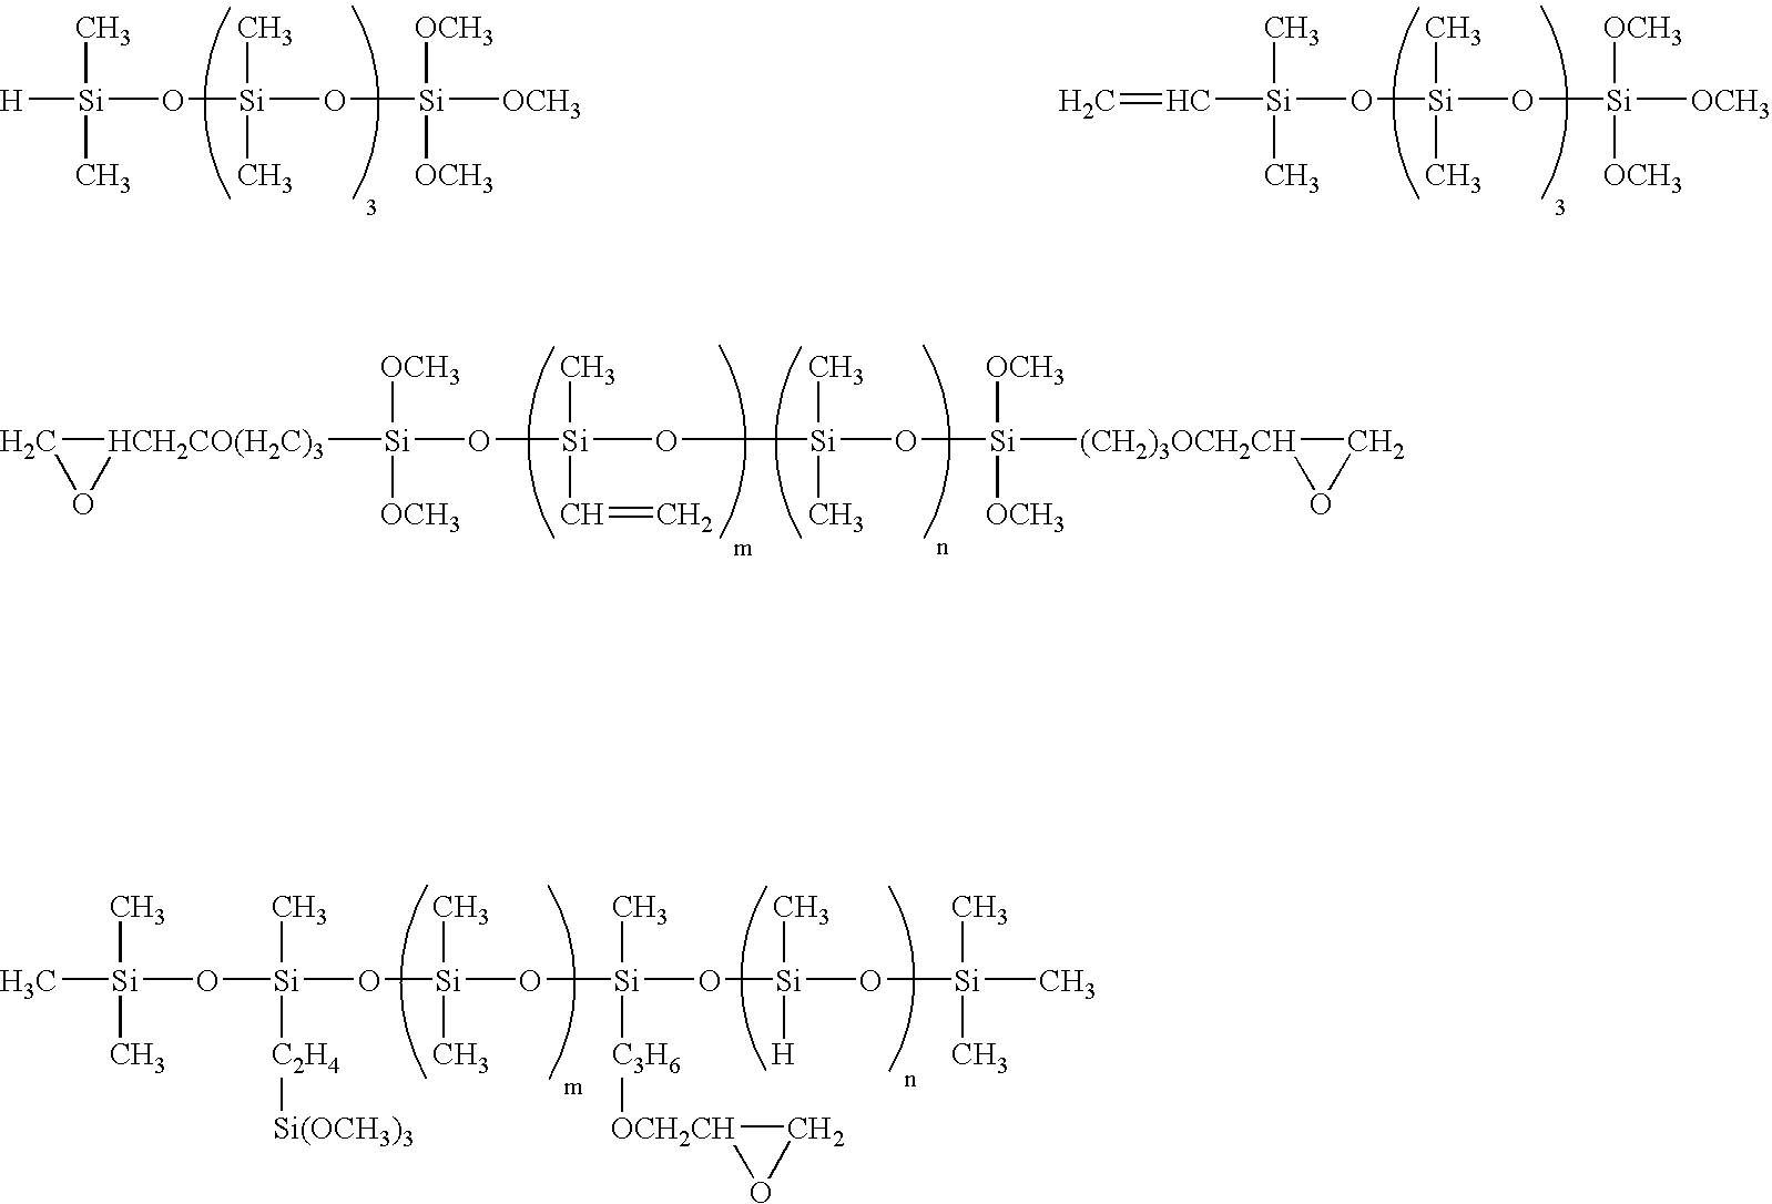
[H][Si](C)(C)O[Si](C)(C)O[Si]([OCH3])([OCH3])[OCH3].C([Si](C)(C)O[Si](C)(C)O[Si]([OCH3])([OCH3])[OCH3])=C.[Si](C)(C=C)(O[Si](C)(C)O[Si]([OCH3])([OCH3])[(CH2)3OCH2CH]1OC1)O[Si]([OCH3])([OCH3])[HCH2CO(H2C)3]1CO1.C[Si](C)(C)O[Si](C)([C2H4][Si(OCH3)3])O[Si](C)(C)O[Si](C)([C3H6][OCH2CH]1OC1)O[Si](C)([H])O[Si](C)(C)C
